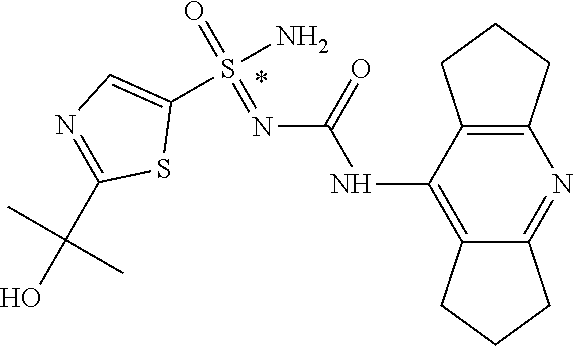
N(C(=O)NC1=C2CCCC2=NC2=C1CCC2)=S(=O)(N)C1=CN=C(C(O)(C)C)S1
